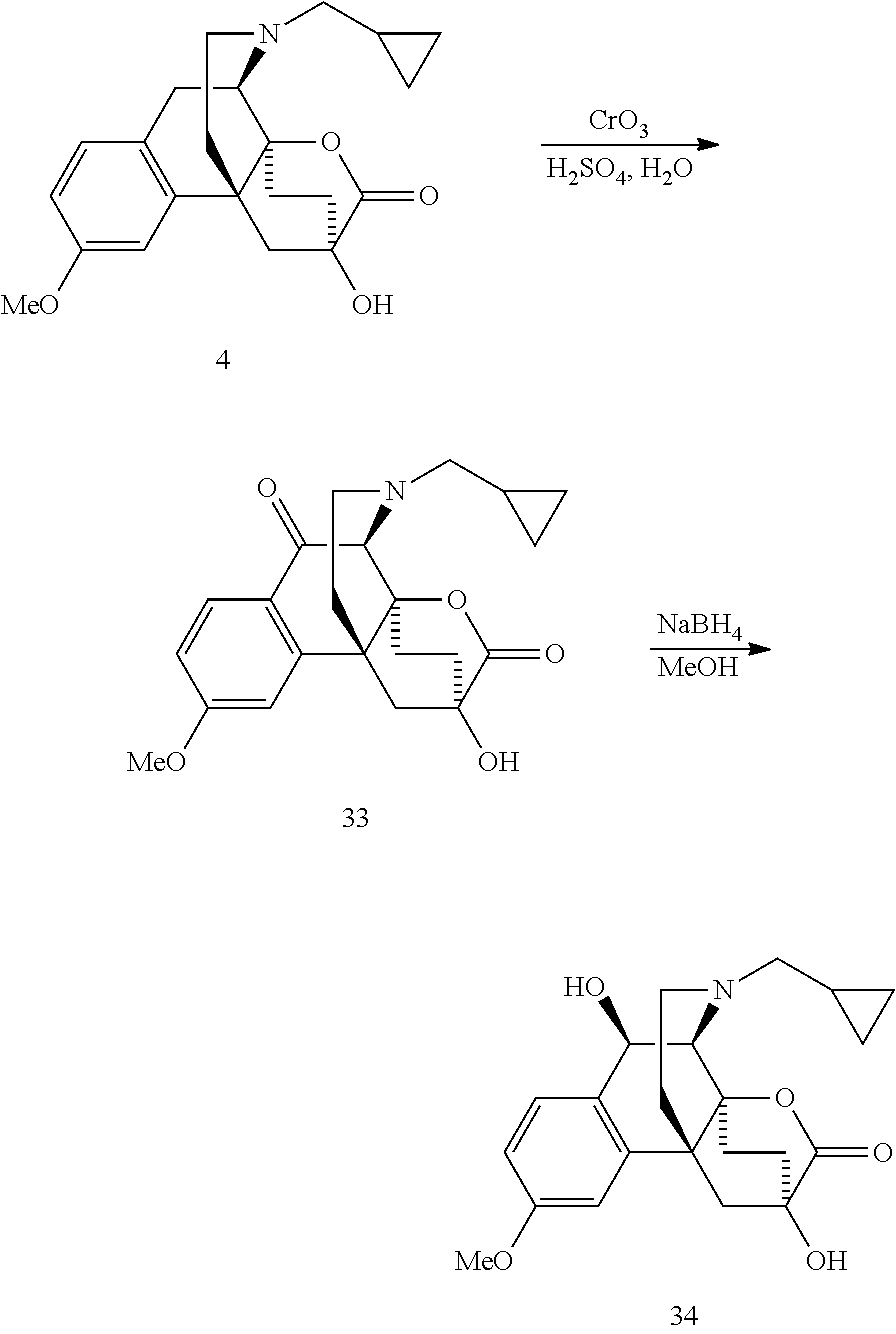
C1([MeO])=CC2=C(C=C1)C(O)C1C34C2(CC(O)(C(=O)O3)CC4)CCN1CC1CC1.C1([MeO])=CC2=C(C=C1)CC1C34C2(CC(O)(C(=O)O3)CC4)CCN1CC1CC1.[CrO3].C1([MeO])=CC2=C(C=C1)C(=O)C1C34C2(CC(O)(C(=O)O3)CC4)CCN1CC1CC1.[NaBH4].[MeOH]
